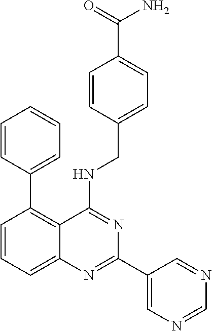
C1=CC=C2C(=C1C1=CC=CC=C1)C(NCC1=CC=C(C(=O)N)C=C1)=NC(C1=CN=CN=C1)=N2
